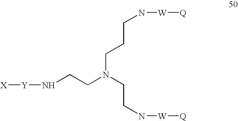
[X][Y]NCCN(CCCN[W][Q])CCN[W][Q]
